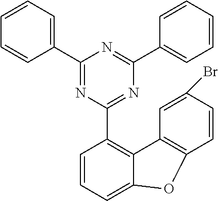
C1(C2=NC(C3=C4C(=CC=C3)OC3=C4C=C(Br)C=C3)=NC(C3=CC=CC=C3)=N2)=CC=CC=C1
